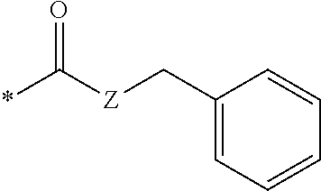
C([Z]C(*)=O)C1=CC=CC=C1
